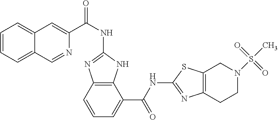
C1(NC(C2=CC3=CC=CC=C3C=N2)=O)=NC2=C(N1)C(C(NC1=NC3=C(S1)CN(S(C)(=O)=O)CC3)=O)=CC=C2
